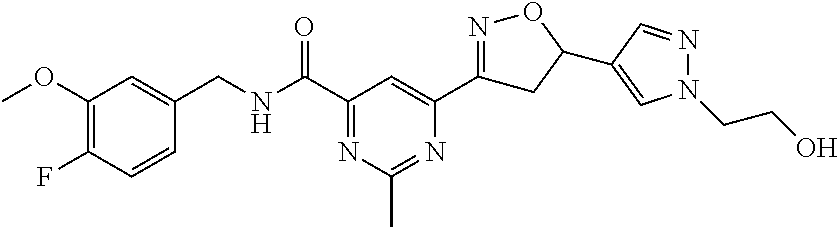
C1(OC)=C(F)C=CC(CNC(C2=NC(C)=NC(C3=NOC(C4=CN(CCO)N=C4)C3)=C2)=O)=C1
